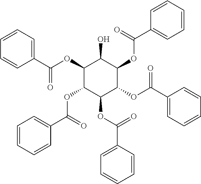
C1(C(OC2C(OC(C3=CC=CC=C3)=O)C(OC(C3=CC=CC=C3)=O)C(OC(C3=CC=CC=C3)=O)C(OC(C3=CC=CC=C3)=O)C2O)=O)=CC=CC=C1
